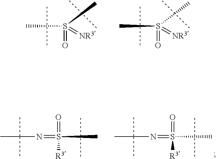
CS(=O)(=[NR3])C.CS(C)(=O)=[NR3].N(=S(=O)([R3])C)C(C)(C)C.N(=S(=O)([R3])C)C(C)(C)C
